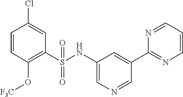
C1=CC(O[F3C])=C(S(NC2=CN=CC(C3=NC=CC=N3)=C2)(=O)=O)C=C1Cl
